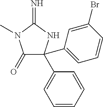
C1(=O)C(C2=CC=CC=C2)(C2=CC=CC(Br)=C2)NC(=N)N1C
